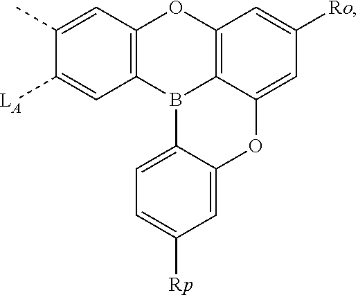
C1([LA])=CC2=C(C=C1C)OC1=C3B2C2=CC=C([Rp])C=C2OC3=CC([Ro])=C1
